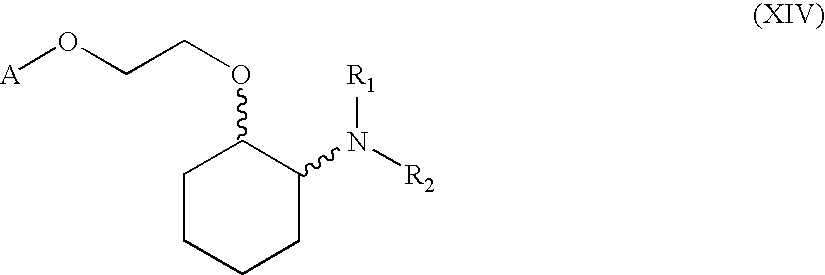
O(CCOC1CCCCC1N([R1])[R2])[A]
